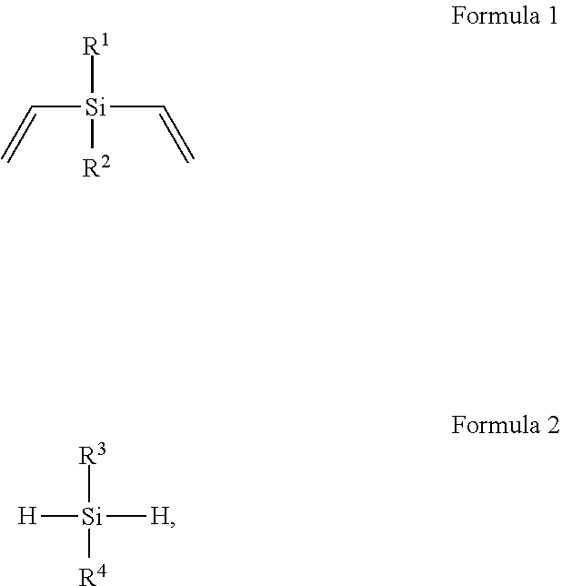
C([Si](C=C)([R1])[R2])=C.[H][Si]([H])([R3])[R4]
